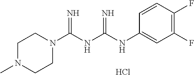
Cl.C1N(C)CCN(C(NC(=N)NC2=CC(F)=C(F)C=C2)=N)C1
